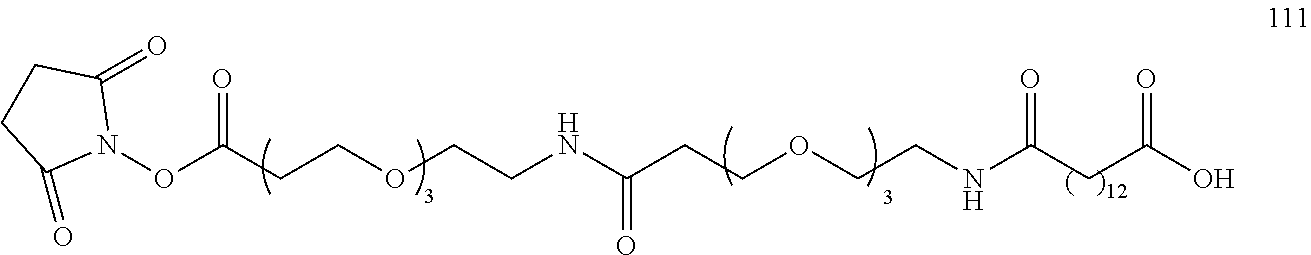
C(CCOCCNC(CC(O)=O)=O)(NCCOCCC(ON1C(=O)CCC1=O)=O)=O
